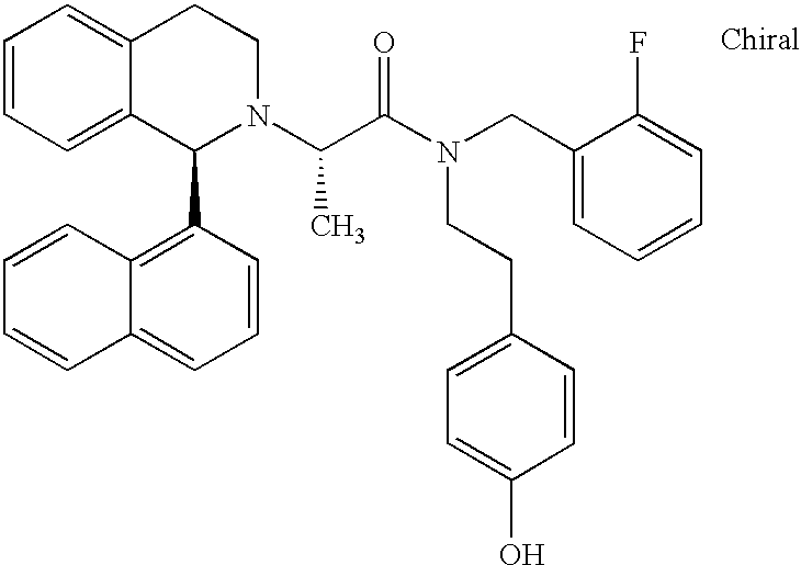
C1=CC=C2C(=C1)CCN(C(C(N(CC1=CC=CC=C1F)CCC1=CC=C(O)C=C1)=O)C)C2C1=C2C(=CC=C1)C=CC=C2
